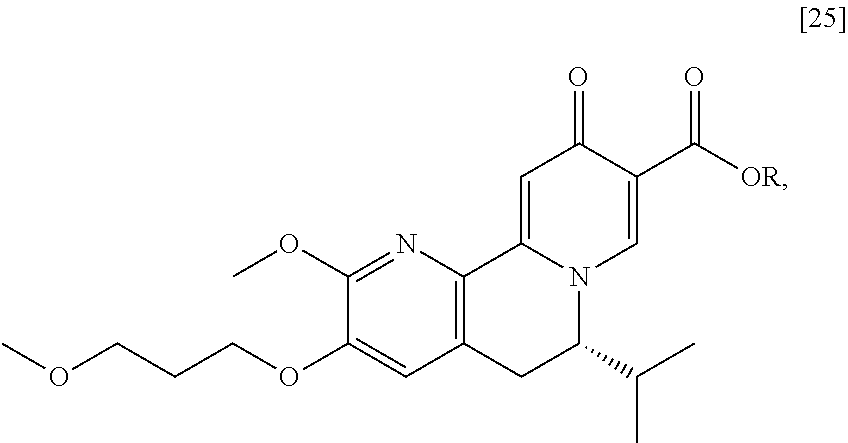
COCCCOC1=CC2=C(N=C1OC)C1=CC(=O)C(C([OR])=O)=CN1C(C(C)C)C2
